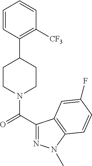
C1=CC(C2CCN(C(=O)C3=NN(C)C4=C3C=C(F)C=C4)CC2)=C([CF3])C=C1
